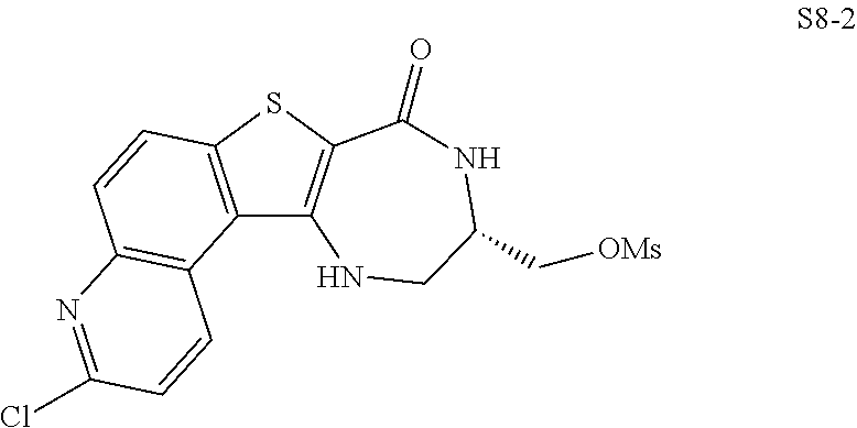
C12=C(SC3=C1NCC(C[OMs])NC3=O)C=CC1=C2C=CC(Cl)=N1
